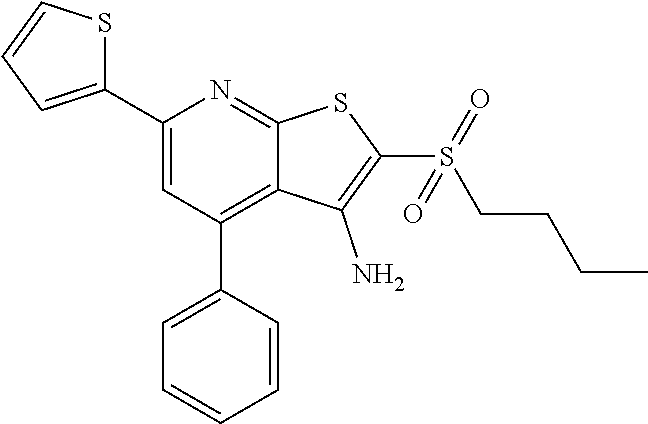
C1(C2=CC(C3=CC=CC=C3)=C3C(=N2)SC(S(=O)(CCCC)=O)=C3N)=CC=CS1
